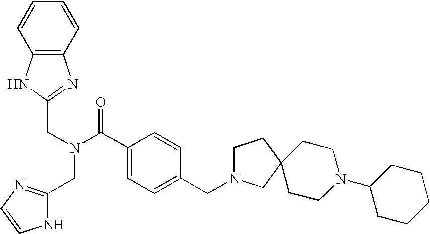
C(C1=NC2=C(N1)C=CC=C2)N(CC1=NC=CN1)C(C1=CC=C(CN2CCC3(C2)CCN(C2CCCCC2)CC3)C=C1)=O
